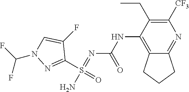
C1([CF3])=C(CC)C(NC(N=S(N)(C2=NN(C(F)F)C=C2F)=O)=O)=C2C(=N1)CCC2
